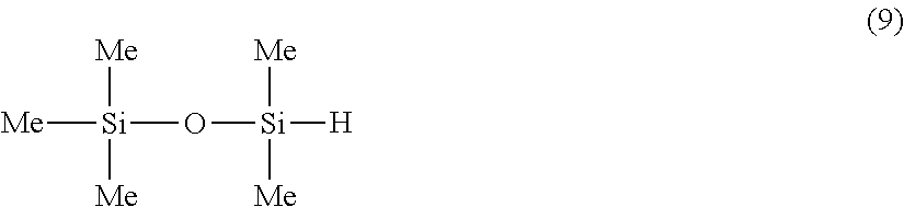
[Me][Si](O[Si]([H])([Me])[Me])([Me])[Me]
